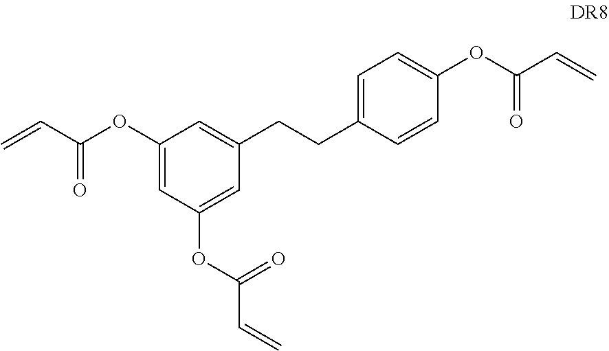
C(=C)C(OC1=CC(OC(C=C)=O)=CC(CCC2=CC=C(OC(=O)C=C)C=C2)=C1)=O
